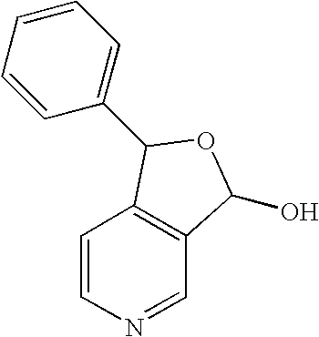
C1=CN=CC2=C1C(C1=CC=CC=C1)OC2O
